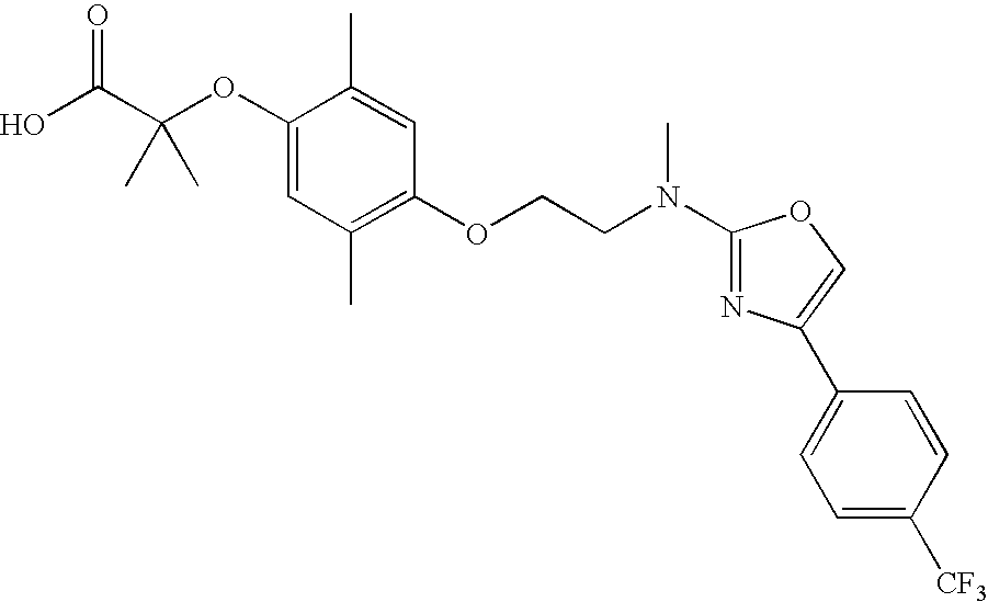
C1(OC(C(O)=O)(C)C)=CC(C)=C(OCCN(C2=NC(C3=CC=C([CF3])C=C3)=CO2)C)C=C1C
